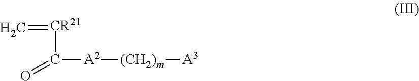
C=[CR21]C(=O)[A2][(CH2)m][A3]
